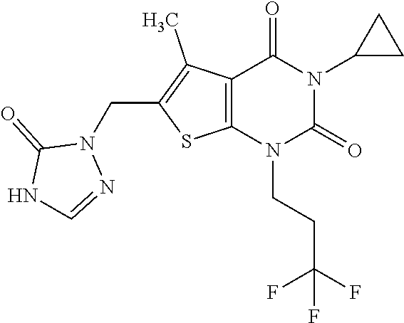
C12=C(N(CCC(F)(F)F)C(=O)N(C3CC3)C1=O)SC(CN1C(=O)NC=N1)=C2C
